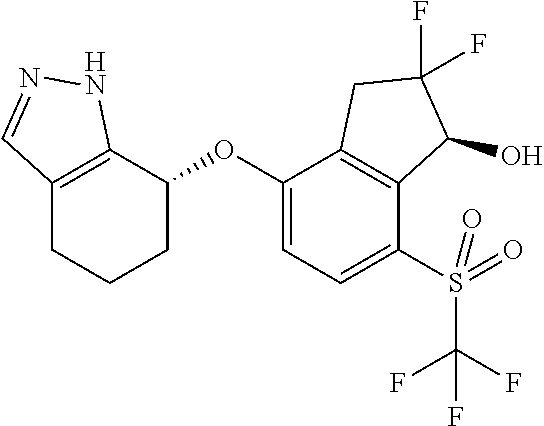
C1(OC2=CC=C(S(C(F)(F)F)(=O)=O)C3=C2CC(F)(F)C3O)C2=C(CCC1)C=NN2
